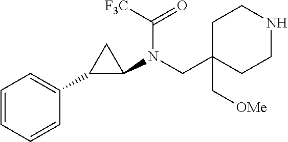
C1=CC=CC(C2C(N(C(=O)[F3C])CC3(C[OMe])CCNCC3)C2)=C1
